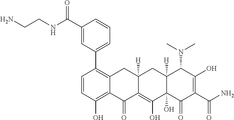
C1=CC(O)=C2C(=C1C1=CC=CC(C(NCCN)=O)=C1)CC1([H])C(=C(O)C3(O)C([H])(C1)C(N(C)C)C(O)=C(C(=O)N)C3=O)C2=O
